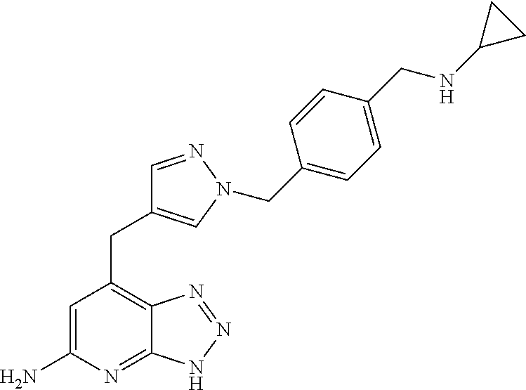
C1=C(N)N=C2C(=C1CC1=CN(CC3=CC=C(CNC4CC4)C=C3)N=C1)N=NN2
